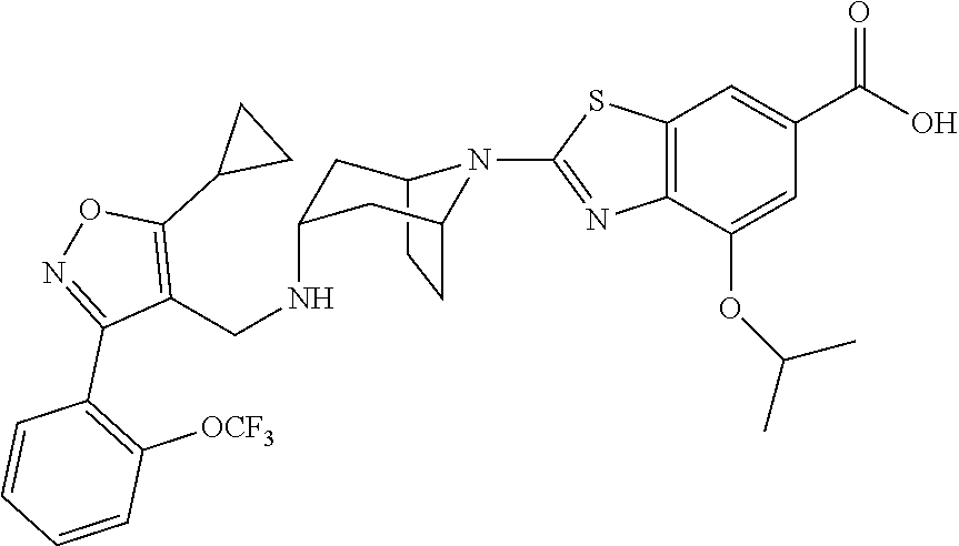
C12CCC(CC(NCC3=C(C4CC4)ON=C3C3=C([OCF3])C=CC=C3)C1)N2C1=NC2=C(C=C(C(O)=O)C=C2OC(C)C)S1
